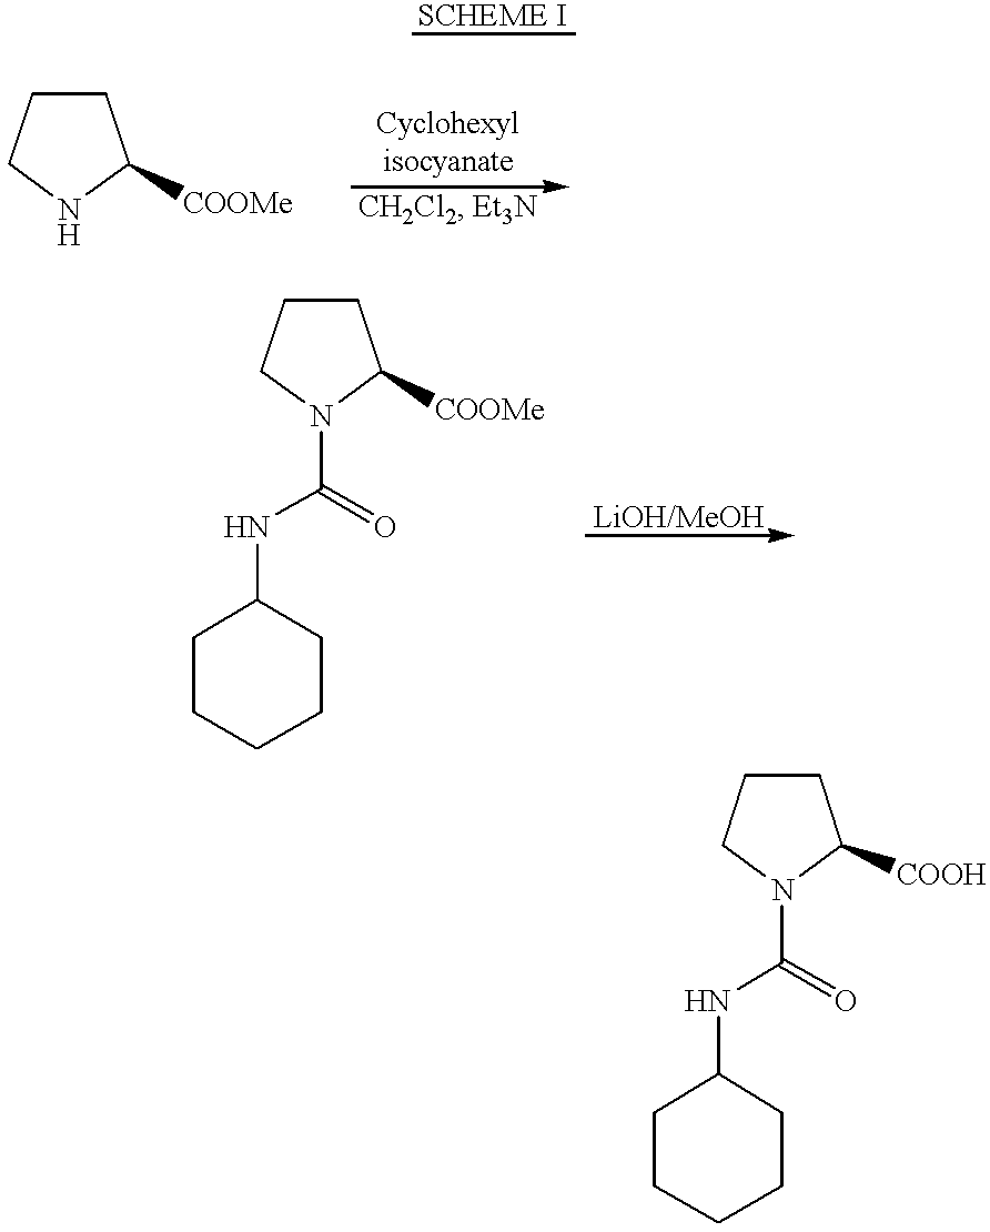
[COOMe]C1CCCN1.C1CCN(C(NC2CCCCC2)=O)C1[COOMe].C1CCN(C(NC2CCCCC2)=O)C1[COOH]
